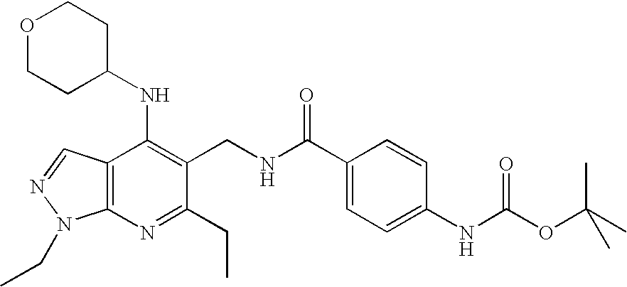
C12=C(N=C(CC)C(CNC(=O)C3=CC=C(NC(=O)OC(C)(C)C)C=C3)=C1NC1CCOCC1)N(CC)N=C2
